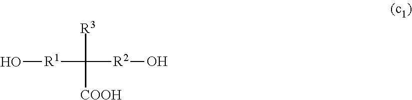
[R3]C([COOH])([R2]O)[R1]O
